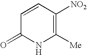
C1=CC([NO2])=C([Me])NC1=O
